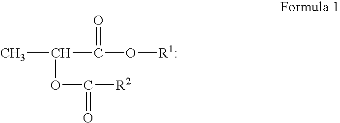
CC(OC(=O)[R2])C(=O)O[R1:]
